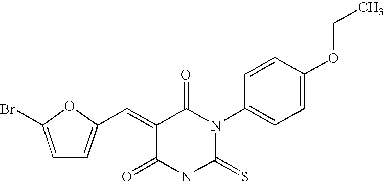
C1=C(Br)OC(C=C2C(=O)N(C3=CC=C(OCC)C=C3)C(=S)NC2=O)=C1
